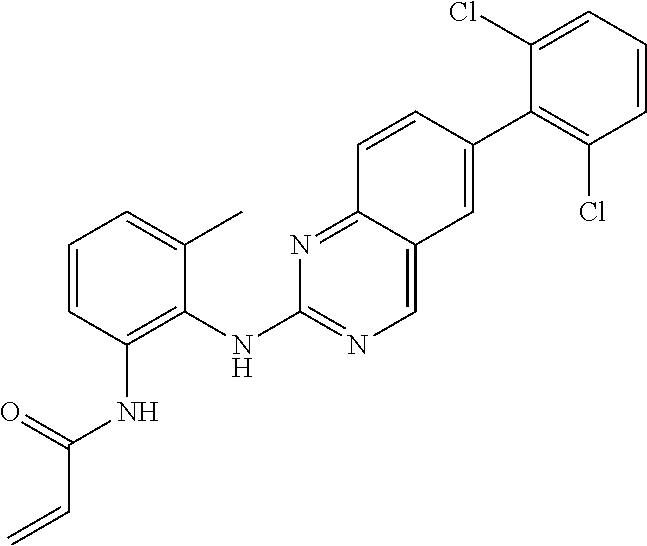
C1=CC(NC(C=C)=O)=C(NC2=NC=C3C(=N2)C=CC(C2=C(Cl)C=CC=C2Cl)=C3)C(C)=C1
